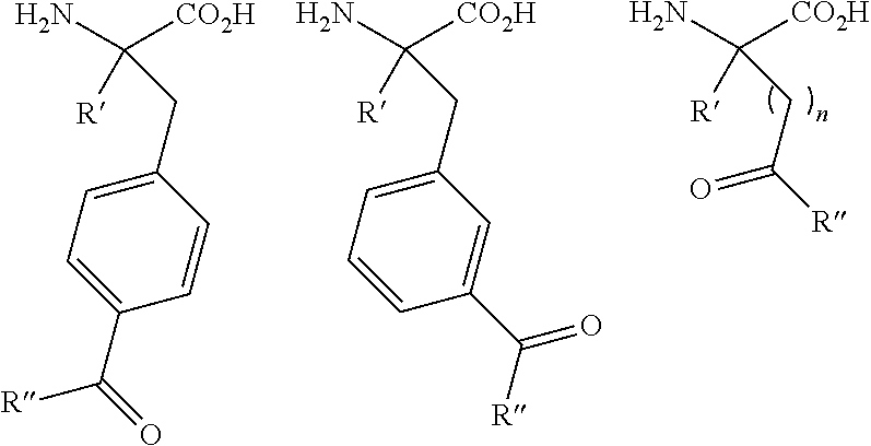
C([CO2H])(N)([R])CC(=O)[R].C([CO2H])(N)([R])CC1=CC=C(C(=O)[R])C=C1.C([CO2H])(N)([R])CC1=CC=CC(C(=O)[R])=C1
